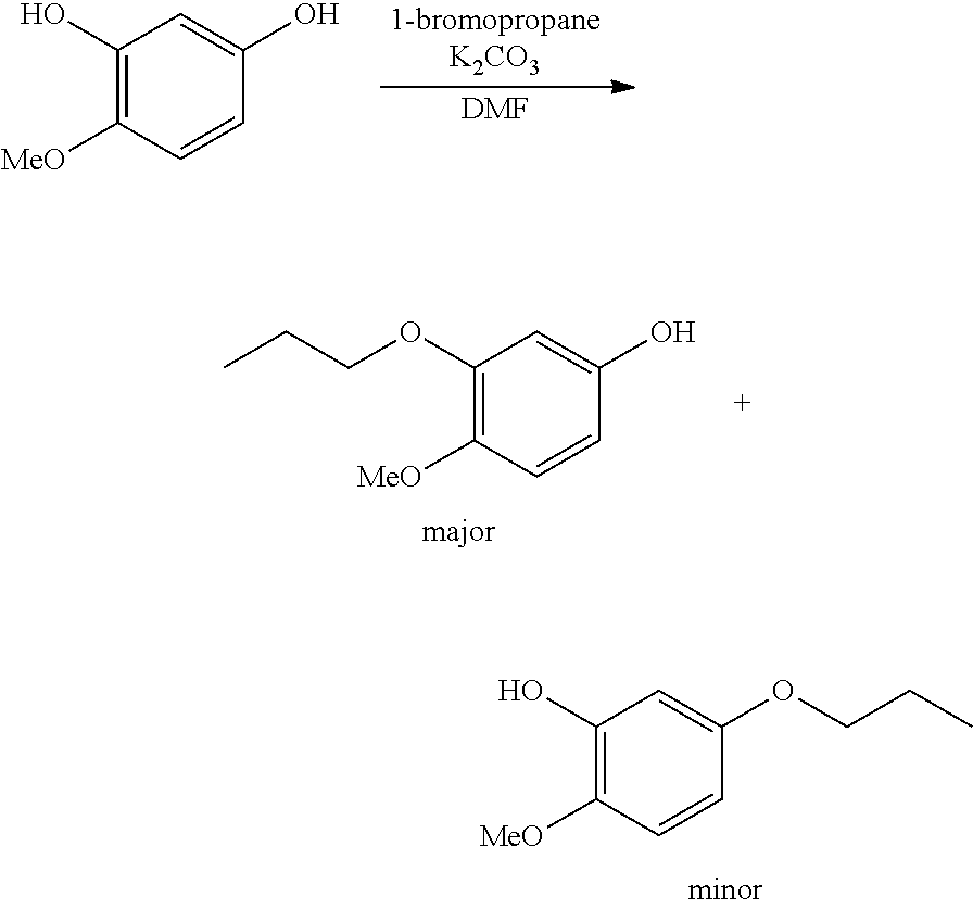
C1(O)=C([MeO])C=CC(OCCC)=C1.[DMF].C1(O)=C([MeO])C=CC(O)=C1.C1(OCCC)=C([MeO])C=CC(O)=C1
